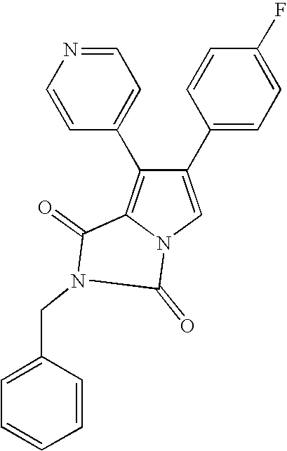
C1(C2=CC=C(F)C=C2)=CN2C(=C1C1=CC=NC=C1)C(=O)N(CC1=CC=CC=C1)C2=O
